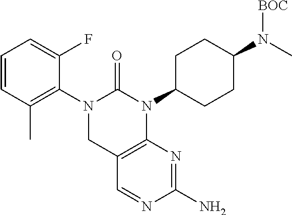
C1=CC(C)=C(N2CC3=C(N=C(N)N=C3)N(C3CCC(N(C)[BOC])CC3)C2=O)C(F)=C1
